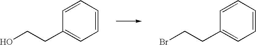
C1=CC=CC(CCO)=C1.C1=CC=CC(CCBr)=C1
